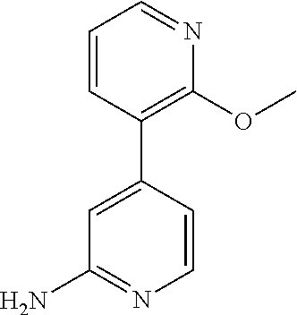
C1=CC(C2=CC(N)=NC=C2)=C(OC)N=C1
